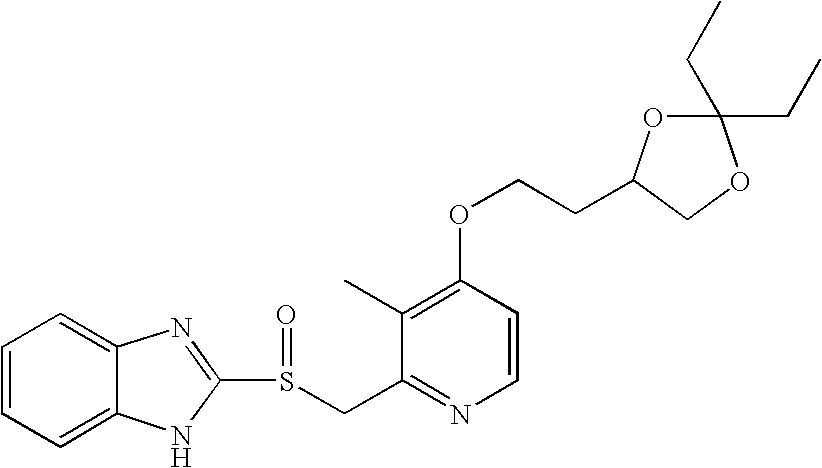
C1=CC=C2C(=C1)N=C(S(CC1=NC=CC(OCCC3OC(CC)(CC)OC3)=C1C)=O)N2
